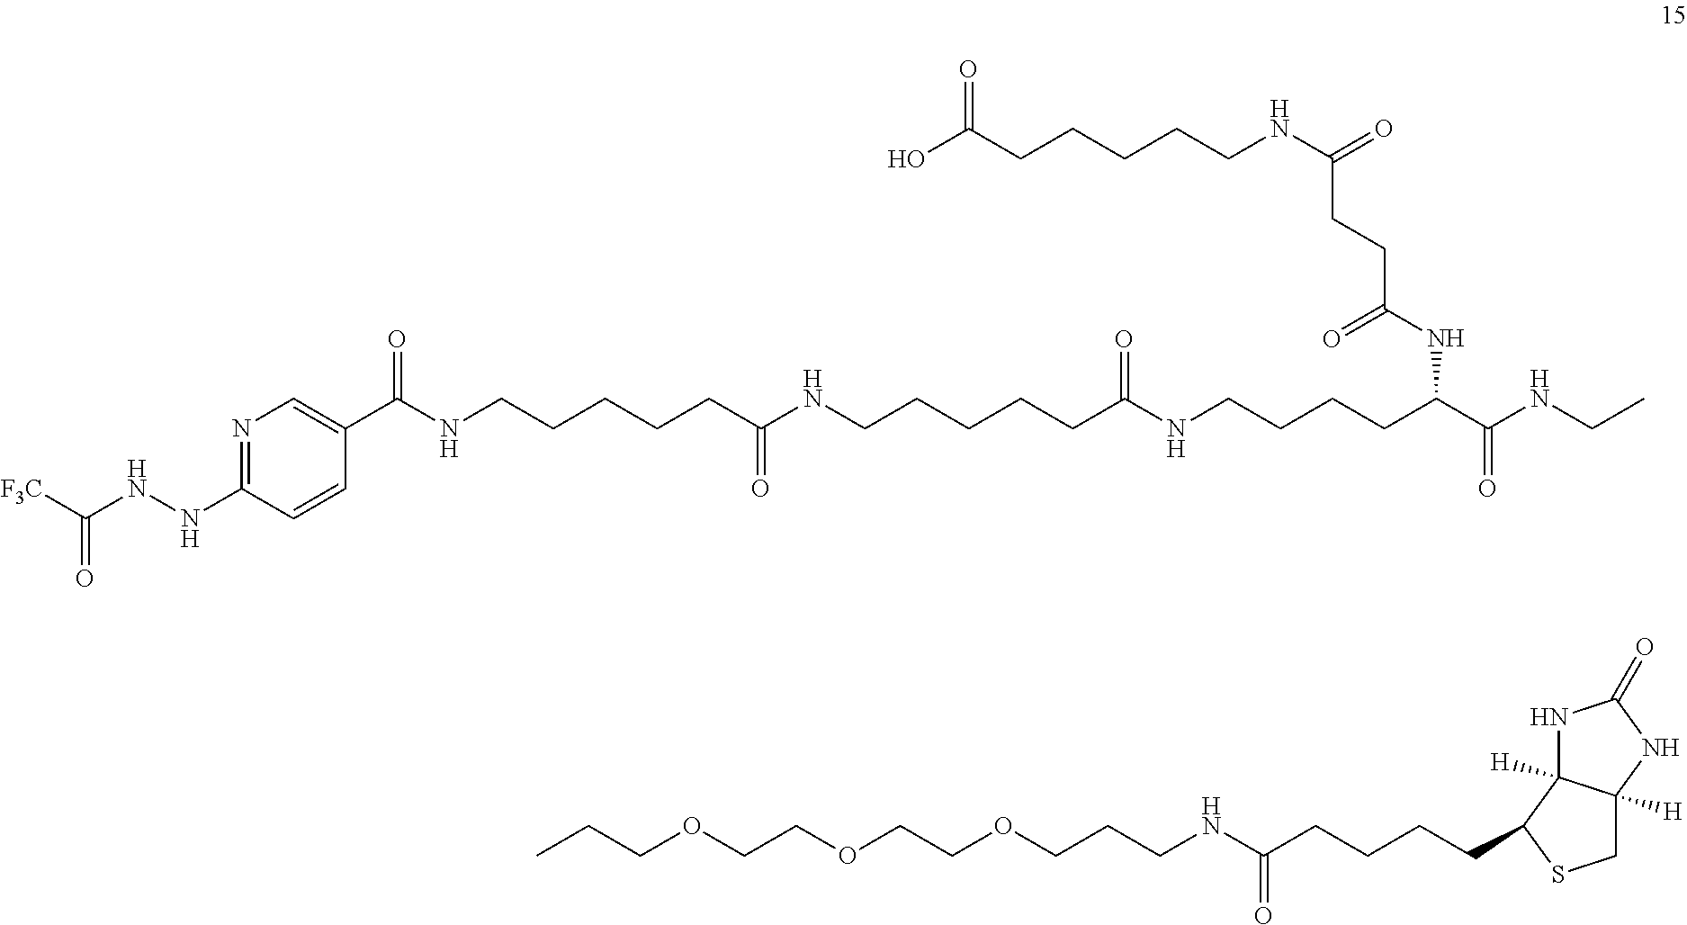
C(CCC(NC(C(NCC)=O)CCCCNC(CCCCCNC(CCCCCNC(C1=CN=C(NNC([F3C])=O)C=C1)=O)=O)=O)=O)(NCCCCCC(O)=O)=O.O(CCOCCCNC(CCCCC1SCC2([H])C1([H])NC(=O)N2)=O)CCOCCC
